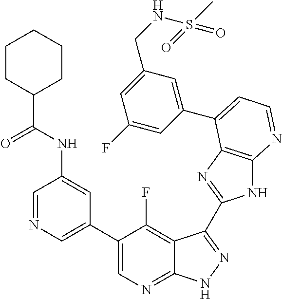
C1=NC=C(C2=CN=C3C(=C2F)C(C2=NC4=C(N2)N=CC=C4C2=CC(CNS(C)(=O)=O)=CC(F)=C2)=NN3)C=C1NC(=O)C1CCCCC1
